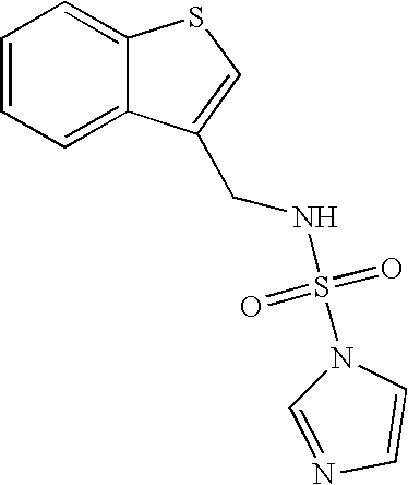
C1=CC=C2C(=C1)SC=C2CNS(=O)(=O)N1C=NC=C1
